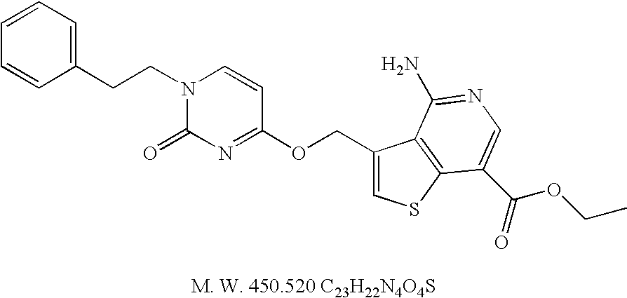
C1=CC=C(CCN2C=CC(OCC3=CSC4=C3C(N)=NC=C4C(OCC)=O)=NC2=O)C=C1
